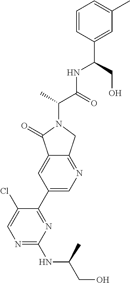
C(N1C(=O)C2=CC(C3=NC(NC(CO)C)=NC=C3Cl)=CN=C2C1)(C(NC(CO)C1=CC(C)=CC=C1)=O)C
